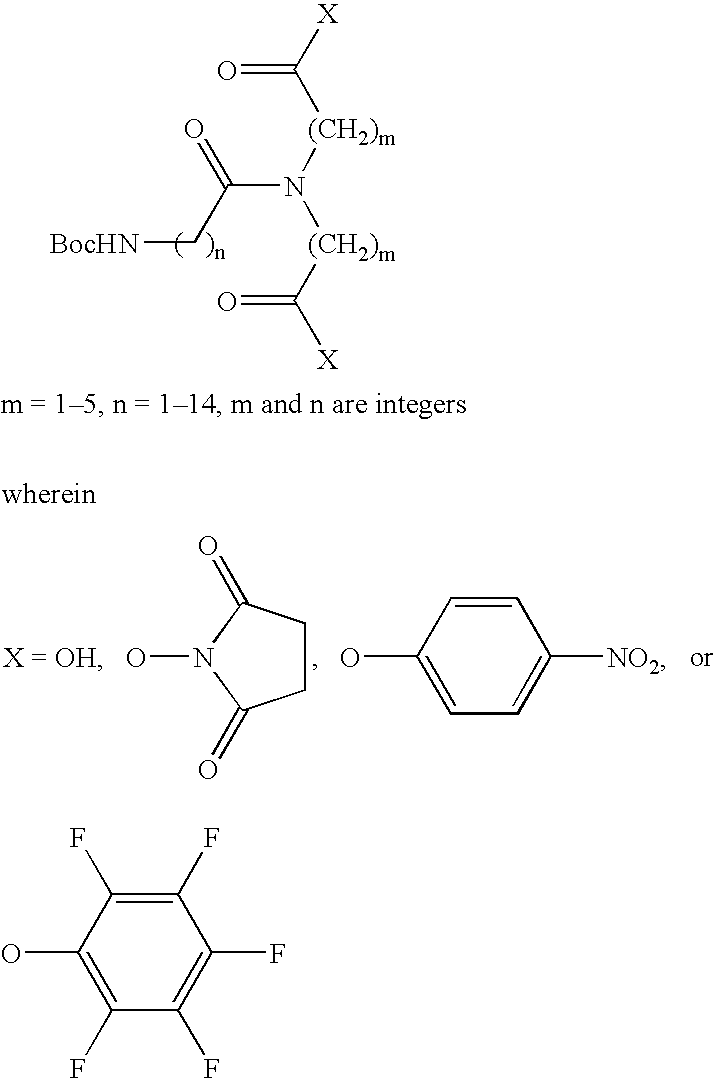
O=C([X])[(CH2)m]N(C(=O)C[BocHN])[(CH2)m]C(=O)[X].C1CC(=O)N(O)C1=O.C1=CC(O)=CC=C1[NO2].C1(F)=C(F)C(O)=C(F)C(F)=C1F
